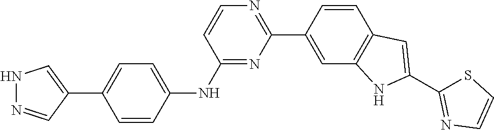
C1(C2=CNN=C2)=CC=C(NC2=NC(C3=CC4=C(C=C3)C=C(C3=NC=CS3)N4)=NC=C2)C=C1
